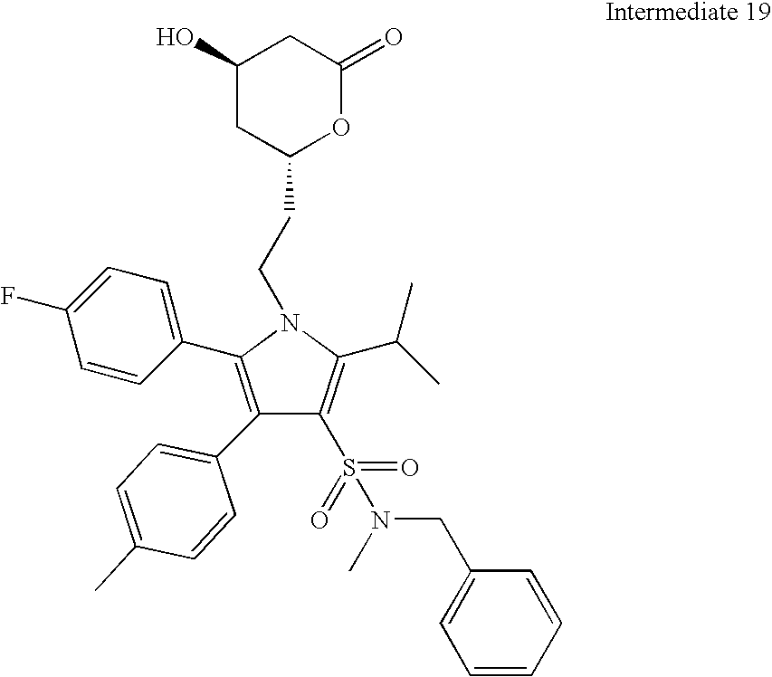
C1(S(N(CC2=CC=CC=C2)C)(=O)=O)=C(C(C)C)N(CCC2OC(=O)CC(O)C2)C(C2=CC=C(F)C=C2)=C1C1=CC=C(C)C=C1
